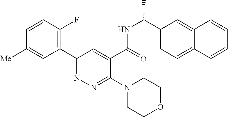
C1=CC(F)=C(C2=NN=C(N3CCOCC3)C(C(=O)NC(C3=CC=C4C(=C3)C=CC=C4)C)=C2)C=C1[Me]
